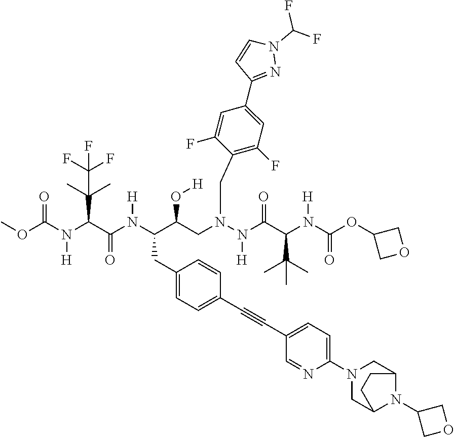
COC(N(C(C(N(C(C(CN(N(C(C(N(C(OC1COC1)=O)[H])C(C)(C)C)=O)[H])CC1=C(F)C=C(C2=NN(C(F)F)C=C2)C=C1F)O[H])CC1=CC=C(C#CC2=CC=C(N3CC4N(C5COC5)C(C3)CC4)N=C2)C=C1)[H])=O)C(C)(C)C(F)(F)F)[H])=O
